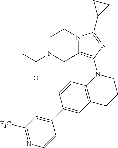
C1N(C(C)=O)CC2=C(N3C4=C(CCC3)C=C(C3=CC([F3C])=NC=C3)C=C4)N=C(C3CC3)N2C1
